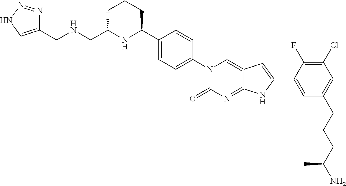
N(CC1NC(C2=CC=C(N3C(=O)N=C4C(=C3)C=C(C3=CC(CCCC(N)C)=CC(Cl)=C3F)N4)C=C2)CCC1)CC1=CNN=N1
